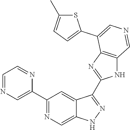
C1(C2=CN=CC=N2)=NC=C2C(=C1)C(C1=NC3=C(N1)C=NC=C3C1=CC=C(C)S1)=NN2
